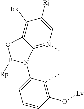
C1([Rj])=CN(C)=C2C(=C1[Rk])OB([Rp])N2C1=CC=CC(O[Ly])=C1C
